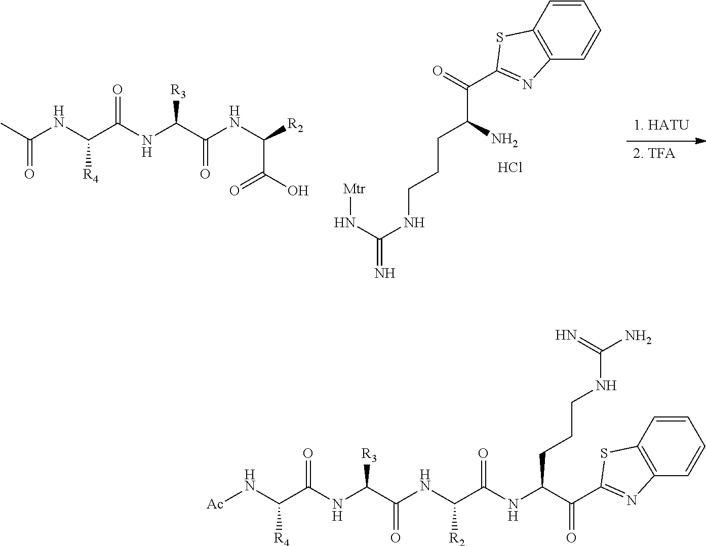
N(C(NCCCC(C(=O)C1=NC2=C(C=CC=C2)S1)N)=N)[Mtr].Cl.[2. TFA].CC(NC(C(NC(C(NC([R2])C(O)=O)=O)[R3])=O)[R4])=O.[Ac]NC(C(NC(C(NC(C(NC(C(=O)C1=NC2=C(C=CC=C2)S1)CCCNC(=N)N)=O)[R2])=O)[R3])=O)[R4]
